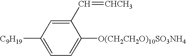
C1=C([C9H19])C=C(C=[CHCH3])C([O(CH2CH2O)10SO3NH4])=C1
